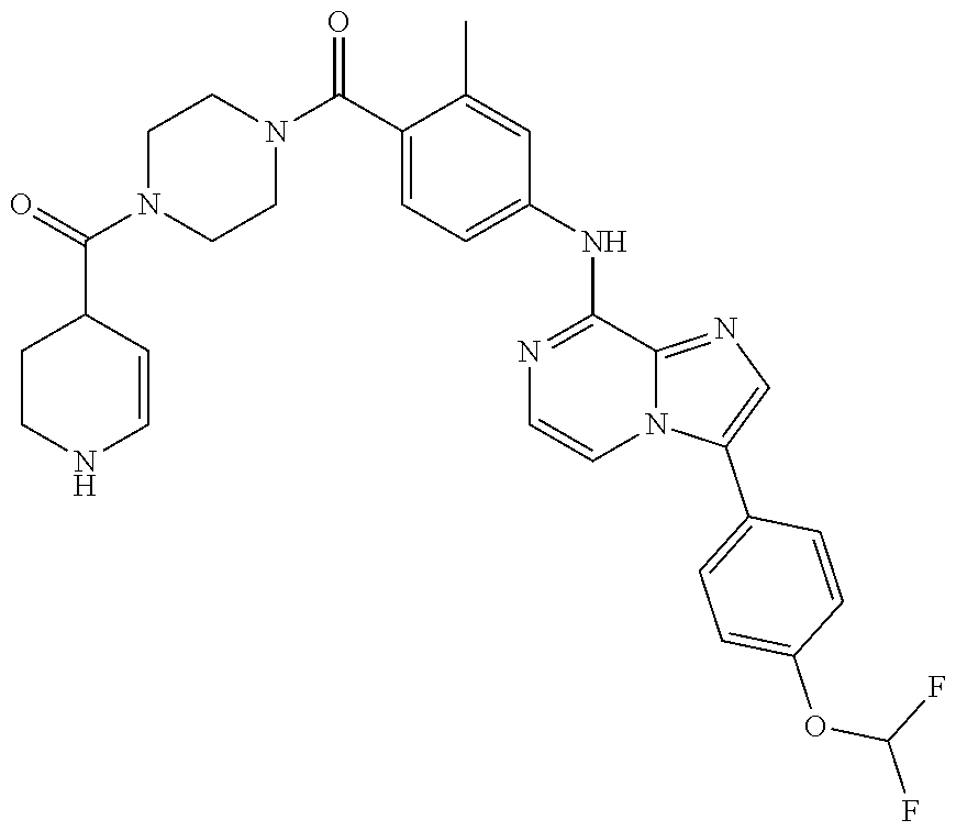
C1(C(=O)N2CCN(C(C3=CC=C(NC4=NC=CN5C(C6=CC=C(OC(F)F)C=C6)=CN=C54)C=C3C)=O)CC2)CCNC=C1
